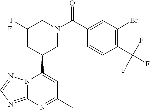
N12C(=NC=N1)N=C(C)C=C2C1CN(C(=O)C2=CC(Br)=C(C(F)(F)F)C=C2)CC(F)(F)C1
